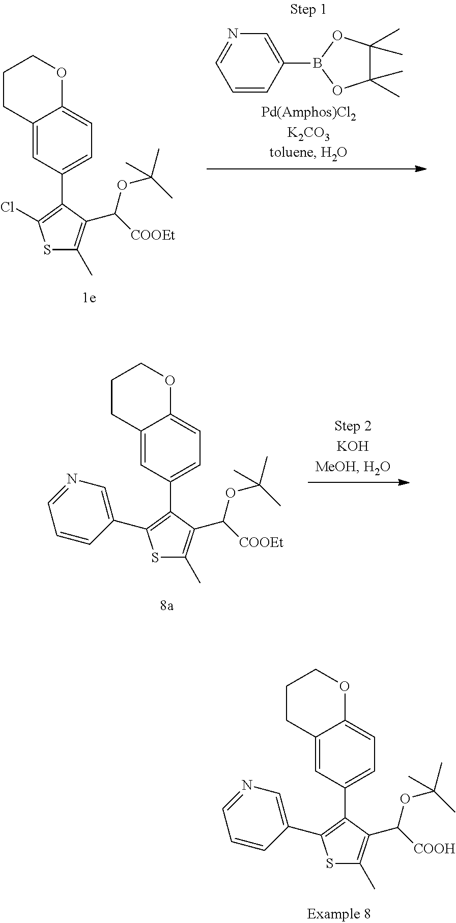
S1C(C)=C(C([COOH])OC(C)(C)C)C(C2=CC=C3C(=C2)CCCO3)=C1C1=CN=CC=C1.S1C(C)=C(C([COOEt])OC(C)(C)C)C(C2=CC=C3C(=C2)CCCO3)=C1C1=CN=CC=C1.S1C(C)=C(C([COOEt])OC(C)(C)C)C(C2=CC=C3C(=C2)CCCO3)=C1Cl.C1=CC(B2OC(C)(C)C(C)(C)O2)=CN=C1
